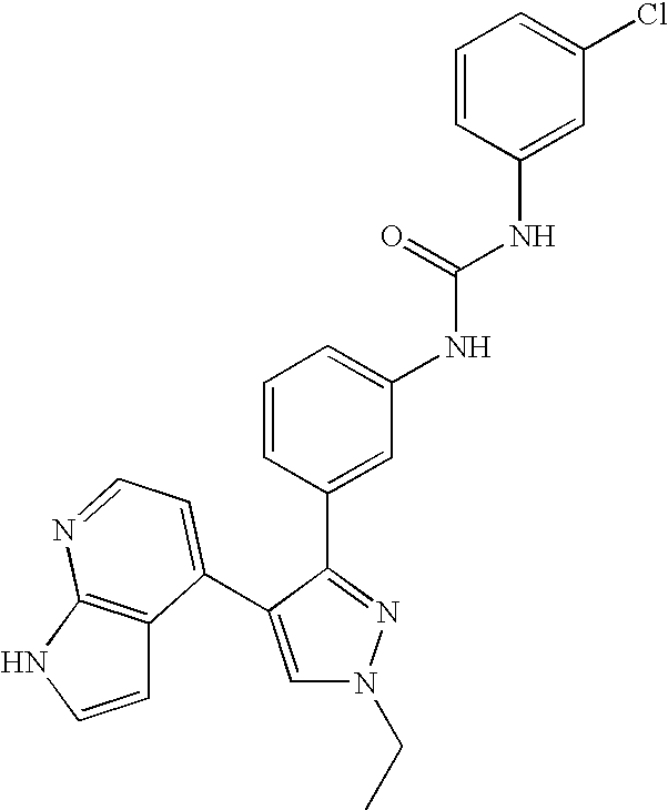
C1=CC(NC(NC2=CC=CC(C3=NN(CC)C=C3C3=CC=NC4=C3C=CN4)=C2)=O)=CC(Cl)=C1
